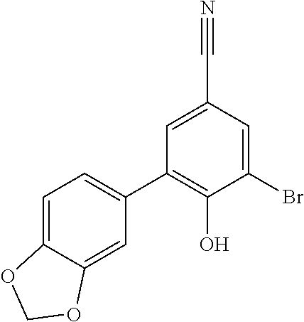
C1(C2=CC=C3C(=C2)OCO3)=C(O)C(Br)=CC(C#N)=C1
